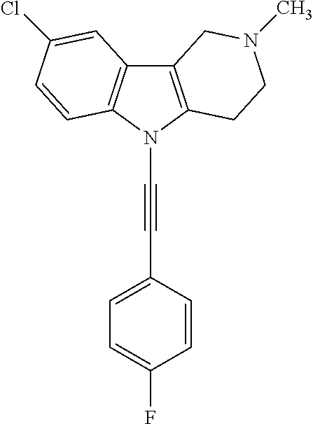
C12=C(N(C#CC3=CC=C(F)C=C3)C3=C1C=C(Cl)C=C3)CCN(C)C2
